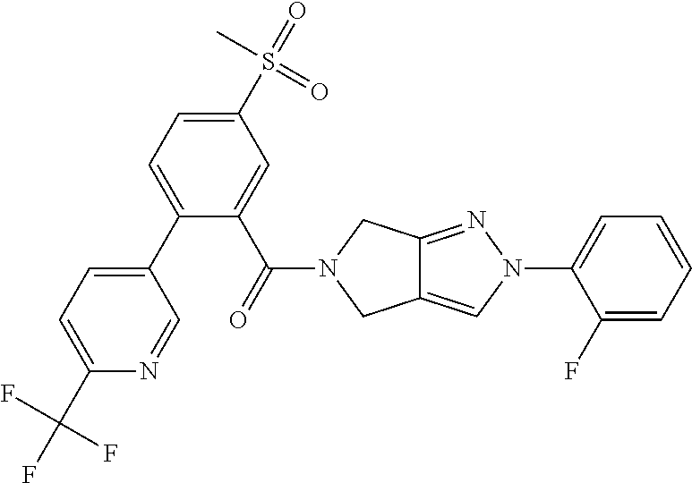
C1(C(=O)N2CC3=NN(C4=CC=CC=C4F)C=C3C2)=CC(S(=O)(=O)C)=CC=C1C1=CC=C(C(F)(F)F)N=C1
